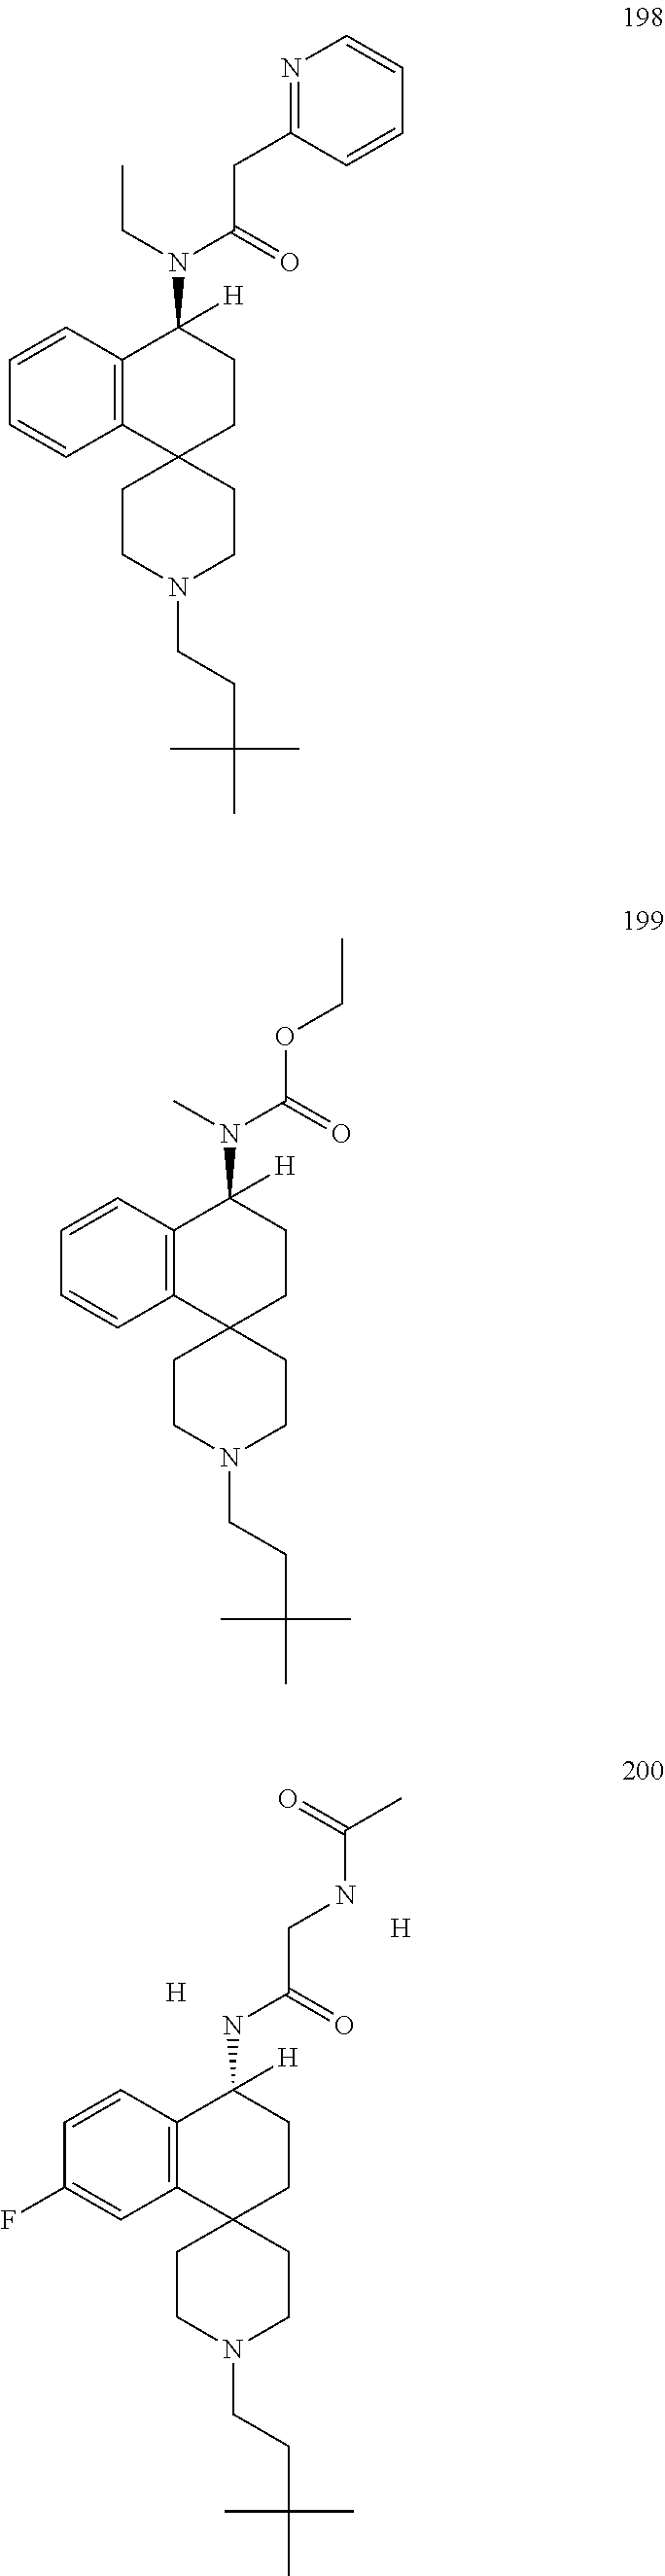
C12(CCN(CCC(C)(C)C)CC1)CCC(N(C(=O)CC1=NC=CC=C1)CC)([H])C1=C2C=CC=C1.C12(CCN(CCC(C)(C)C)CC1)CCC(N(C(=O)OCC)C)([H])C1=C2C=CC=C1.[H].C12(CCN(CCC(C)(C)C)CC1)CCC(NC(=O)CNC(=O)C)([H])C1=C2C=C(F)C=C1.[H]
